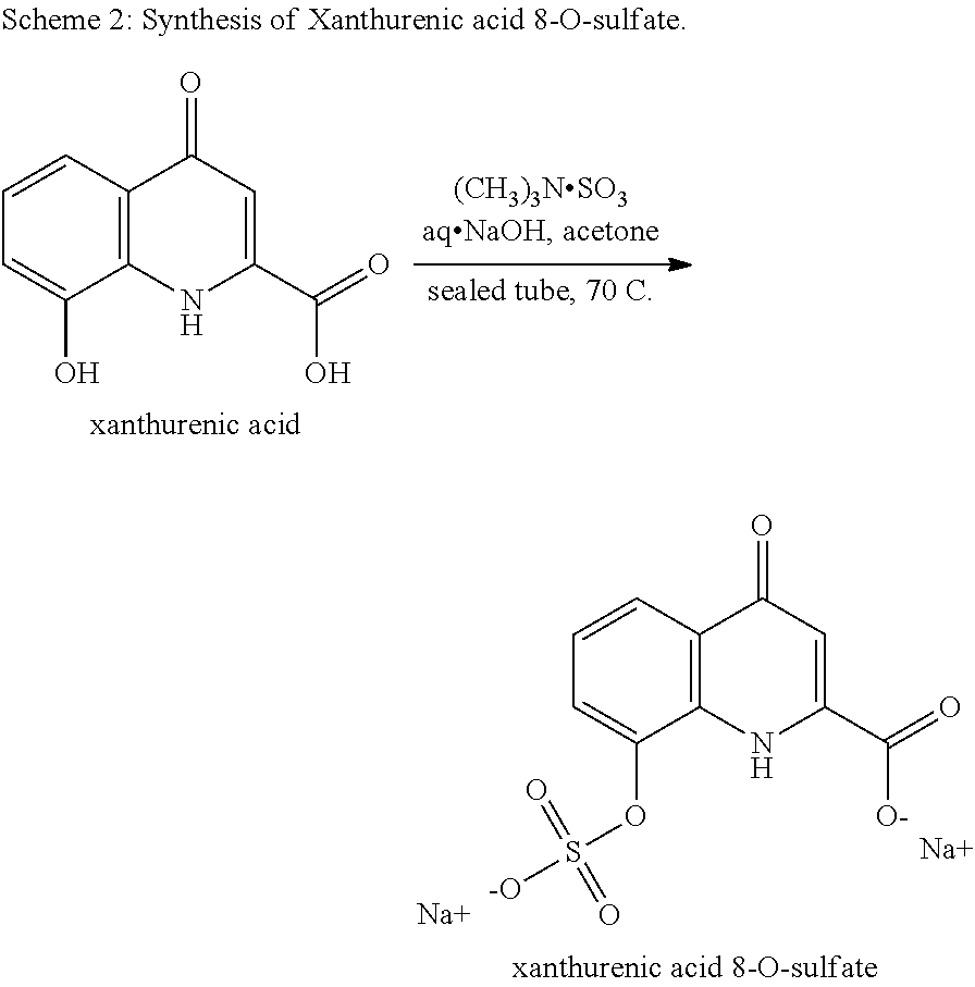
C12=C(C=CC=C1O)C(=O)C=C(C(O)=O)N2.C12=C(C=CC=C1OS([-O])(=O)=O)C(=O)C=C(C([O-])=O)N2.[Na].[Na]
